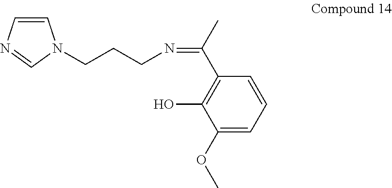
C1=CN=CN1CCCN=C(C1=C(O)C(OC)=CC=C1)C
